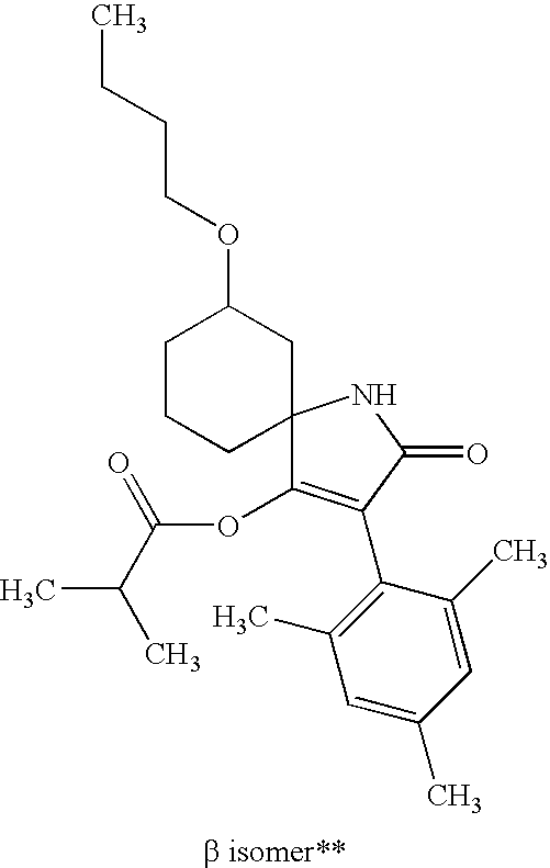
C1CCC2(CC1OCCCC)C(OC(C(C)C)=O)=C(C1=C(C)C=C(C)C=C1C)C(=O)N2
